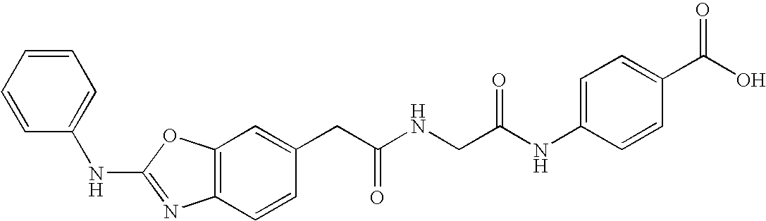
C1=C(CC(NCC(NC2=CC=C(C(O)=O)C=C2)=O)=O)C=CC2=C1OC(NC1=CC=CC=C1)=N2
